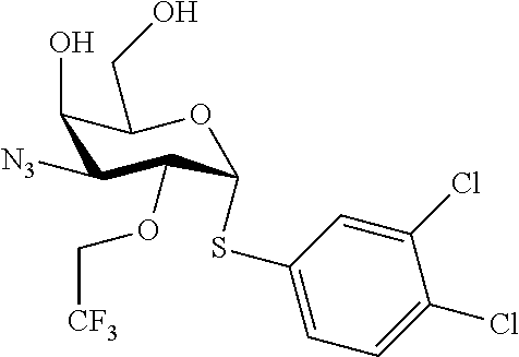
C1([N3])C(OC[CF3])C(SC2=CC=C(Cl)C(Cl)=C2)OC(CO)C1O
